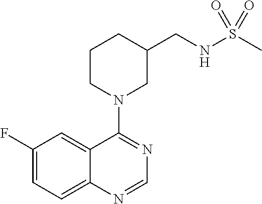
C1(F)=CC=C2C(=C1)C(N1CC(CNS(C)(=O)=O)CCC1)=NC=N2
